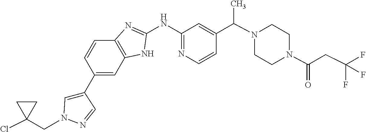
C12=C(NC(NC3=NC=CC(C(N4CCN(C(=O)CC(F)(F)F)CC4)C)=C3)=N1)C=C(C1=CN(CC3(Cl)CC3)N=C1)C=C2
